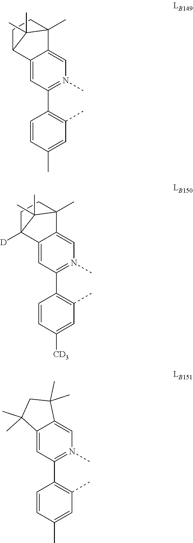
C12=CN(C)=C(C3=C(C)C=C(C)C=C3)C=C1C1CCC2(C)C1(C)C.C12=CN(C)=C(C3=C(C)C=C([CD3])C=C3)C=C1C1([D])CCC2(C)C1(C)C.C12=CC(C3=C(C)C=C(C)C=C3)=N(C)C=C1C(C)(C)CC2(C)C
